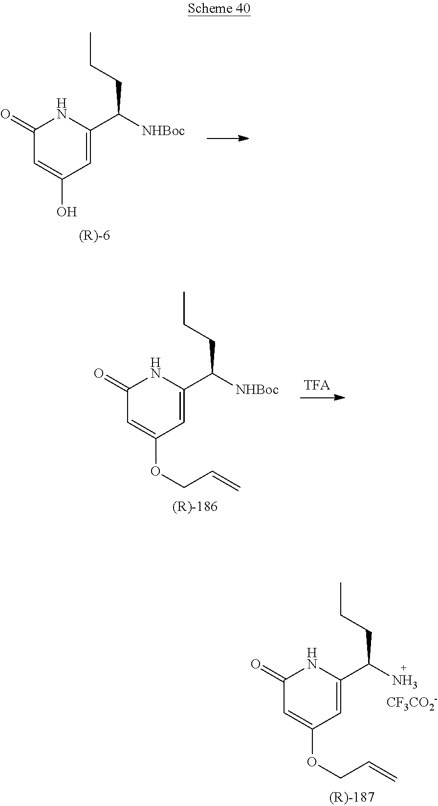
C1(=O)C=C(O)C=C(C([NHBoc])CCC)N1.C1(=O)C=C(OCC=C)C=C(C([NHBoc])CCC)N1.C1(=O)C=C(OCC=C)C=C(C(N)CCC)N1.[CF3CO2-]
